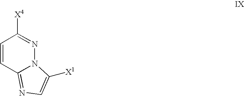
C1=CC2=NC=C([X1])N2N=C1[X4]
